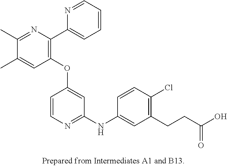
C1(OC2=CC(NC3=CC(CCC(O)=O)=C(Cl)C=C3)=NC=C2)=C(C2=CC=CC=N2)N=C(C)C(C)=C1
